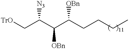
[TrO]CC(C(C(CCCC)[OBn])[OBn])[N3]
